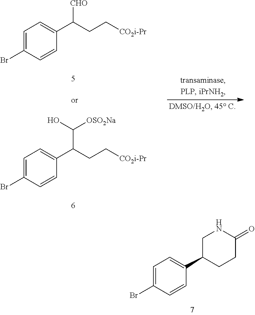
C1=C(Br)C=CC(C2CCC(=O)NC2)=C1.C1=C(Br)C=CC(C(CC[CO2i-Pr])C(O)[OSO2Na])=C1.C1=C(Br)C=CC(C(CC[CO2i-Pr])[CHO])=C1
